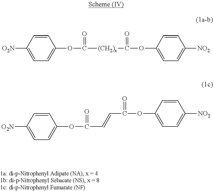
C1=C([O2N])C=CC(OC([(CH2)x]C(OC2=CC=C([NO2])C=C2)=O)=O)=C1.C1=C([O2N])C=CC(OC(C=CC(OC2=CC=C([NO2])C=C2)=O)=O)=C1
